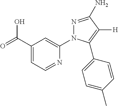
C1(C(=O)O)=CC=NC(N2N=C(N)C([H])=C2C2=CC=C(C)C=C2)=C1
